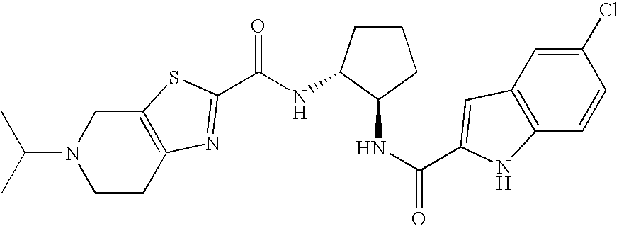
C(NC1C(NC(=O)C2=CC3=C(C=CC(Cl)=C3)N2)CCC1)(=O)C1=NC2=C(CN(C(C)C)CC2)S1
